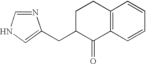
N1=CNC=C1CC1C(=O)C2=C(CC1)C=CC=C2
